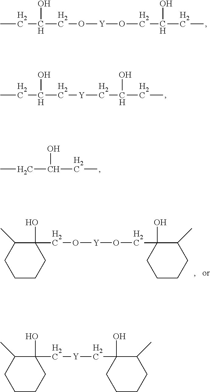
CCC(O)CO[Y]OCC(O)CC.CCC(O)C[Y]CC(O)CC.CCC(O)CC.C1(O)(C[Y]CC2(O)CCCCC2C)C(C)CCCC1.C1(O)(CO[Y]OCC2(O)CCCCC2C)C(C)CCCC1
